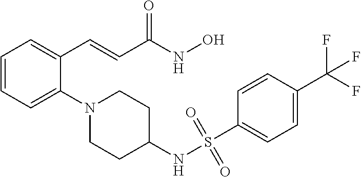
C1=CC=C(N2CCC(NS(C3=CC=C(C(F)(F)F)C=C3)(=O)=O)CC2)C(C=CC(NO)=O)=C1
